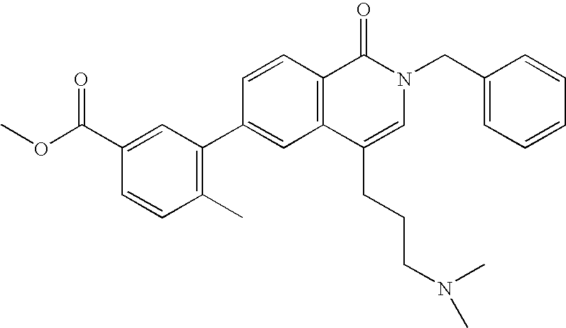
C1=CC2=C(C=C1C1=C(C)C=CC(C(OC)=O)=C1)C(CCCN(C)C)=CN(CC1=CC=CC=C1)C2=O
